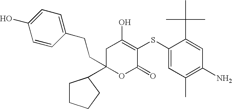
O1C(=O)C(SC2=CC(C)=C(N)C=C2C(C)(C)C)=C(O)CC1(C1CCCC1)CCC1=CC=C(O)C=C1
